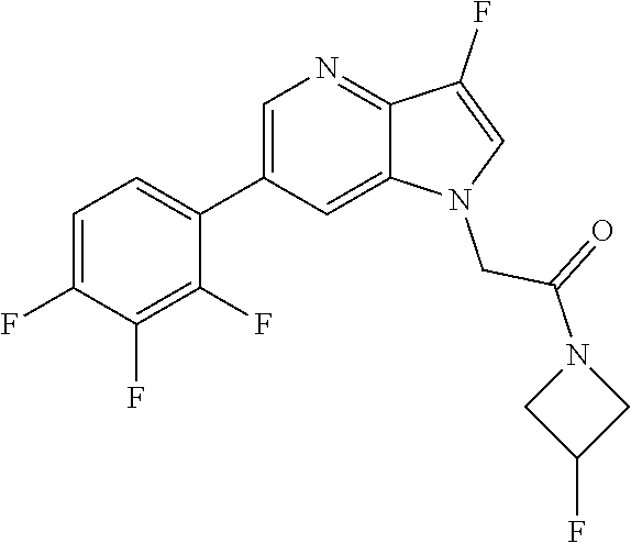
C1=C(C2=CC=C(F)C(F)=C2F)C=C2C(=N1)C(F)=CN2CC(=O)N1CC(F)C1
